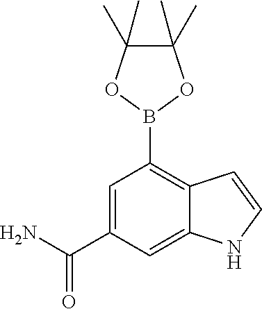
C1=C(C(N)=O)C=C2C(=C1B1OC(C)(C)C(C)(C)O1)C=CN2
